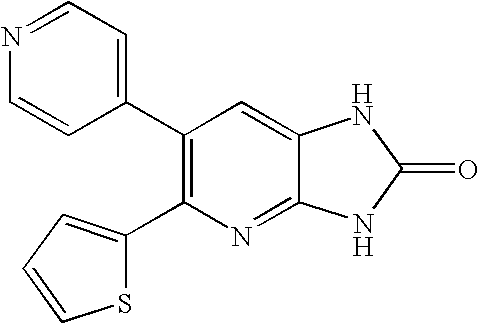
C1(C2=C(C3=CC=NC=C3)C=C3C(=N2)NC(=O)N3)=CC=CS1
